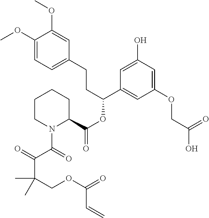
C1(OC)=CC=C(CCC(OC(=O)C2CCCCN2C(C(=O)C(COC(=O)C=C)(C)C)=O)C2=CC(OCC(O)=O)=CC(O)=C2)C=C1OC
